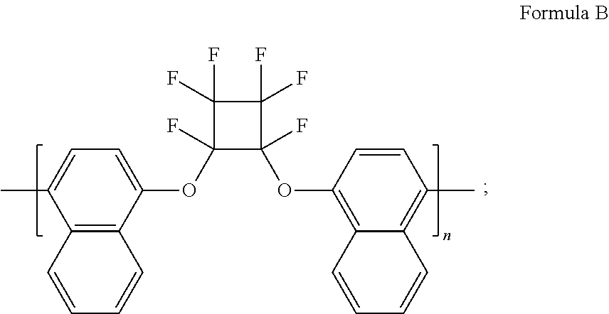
C12=C(C(OC3(F)C(F)(OC4=C5C(=C(C)C=C4)C=CC=C5)C(F)(F)C3(F)F)=CC=C1C)C=CC=C2
